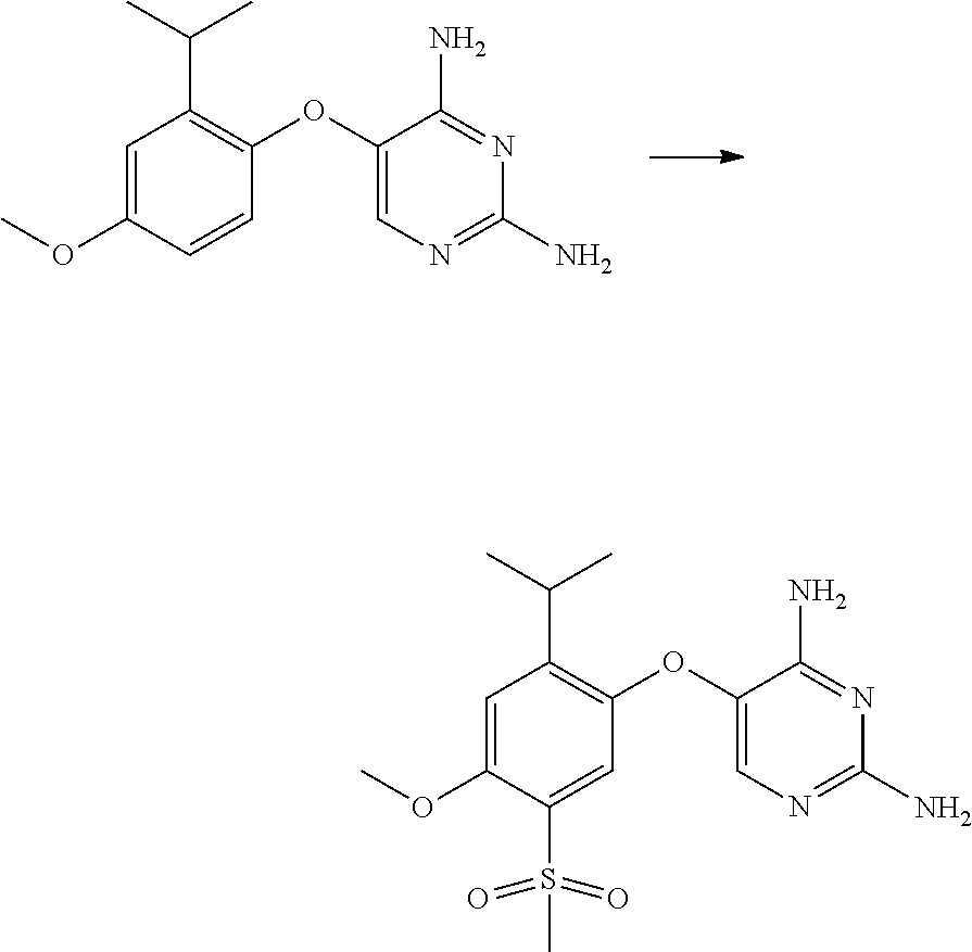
N1=C(N)C(OC2=C(C(C)C)C=C(OC)C=C2)=CN=C1N.N1=C(N)C(OC2=C(C(C)C)C=C(OC)C(S(=O)(=O)C)=C2)=CN=C1N
